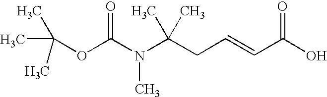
C(C)(C)(C)OC(N(C(CC=CC(O)=O)(C)C)C)=O
